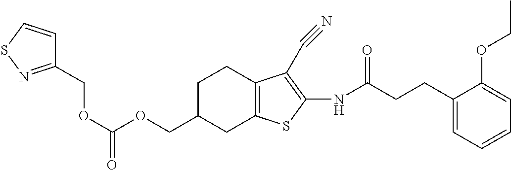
C(=O)(OCC1CC2=C(CC1)C(C#N)=C(NC(CCC1=CC=CC=C1OCC)=O)S2)OCC1=NSC=C1
